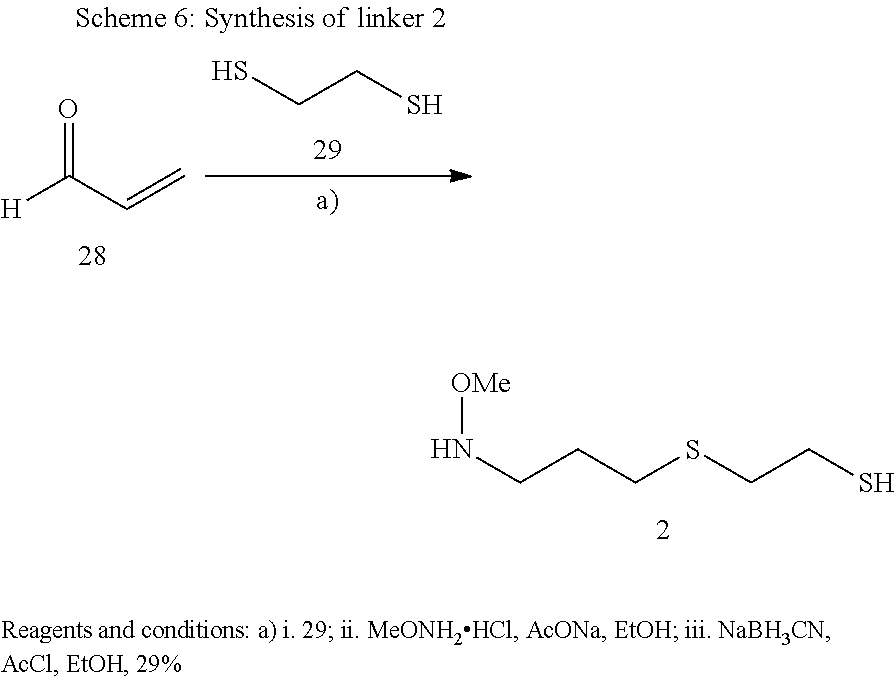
O=C(C=C)[H].SCCS.[OMe]NCCCSCCS
